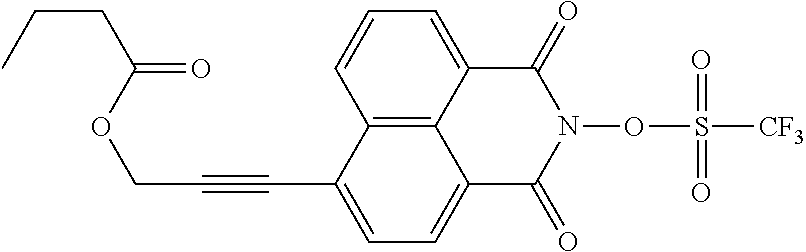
C12=C3C(=CC=C1)C(=O)N(OS([CF3])(=O)=O)C(=O)C3=CC=C2C#CCOC(CCC)=O
